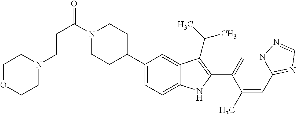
N1(CCC(=O)N2CCC(C3=CC=C4C(=C3)C(C(C)C)=C(C3=CN5C(=NC=N5)C=C3C)N4)CC2)CCOCC1
